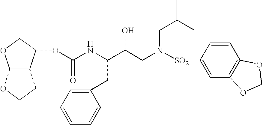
O(C(NC(C(CN([SO2]C1=CC2=C(C=C1)OCO2)CC(C)C)O)CC1=CC=CC=C1)=O)C1C2C(OC1)OCC2
